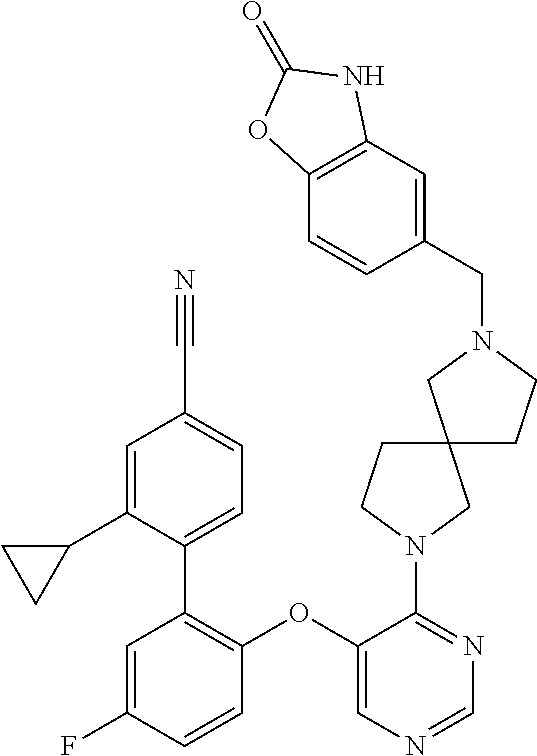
C1=C(F)C=CC(OC2=CN=CN=C2N2CC3(CC2)CCN(CC2=CC4=C(C=C2)OC(=O)N4)C3)=C1C1=CC=C(C#N)C=C1C1CC1
